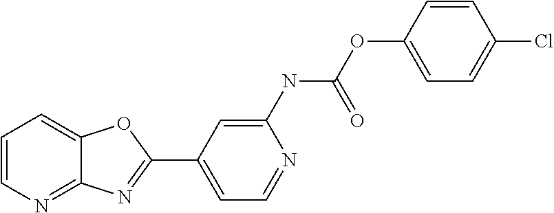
C1=C(NC(OC2=CC=C(Cl)C=C2)=O)N=CC=C1C1=NC2=NC=CC=C2O1
